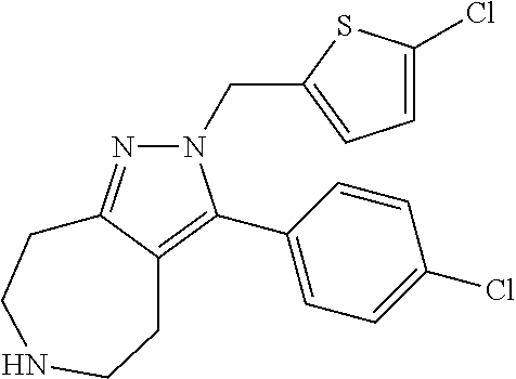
C(C1=CC=C(Cl)S1)N1N=C2C(=C1C1=CC=C(Cl)C=C1)CCNCC2
